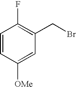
C1=CC([OMe])=CC(CBr)=C1F
